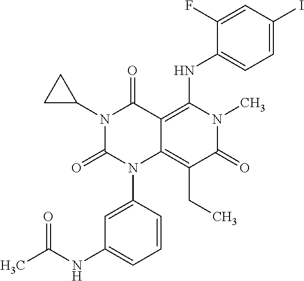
N1(C2CC2)C(=O)N(C2=CC(NC(C)=O)=CC=C2)C2=C(CC)C(=O)N(C)C(NC3=CC=C(I)C=C3F)=C2C1=O
